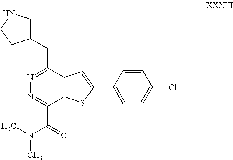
N1=C(CC2CNCC2)C2=C(C(C(N(C)C)=O)=N1)SC(C1=CC=C(Cl)C=C1)=C2
